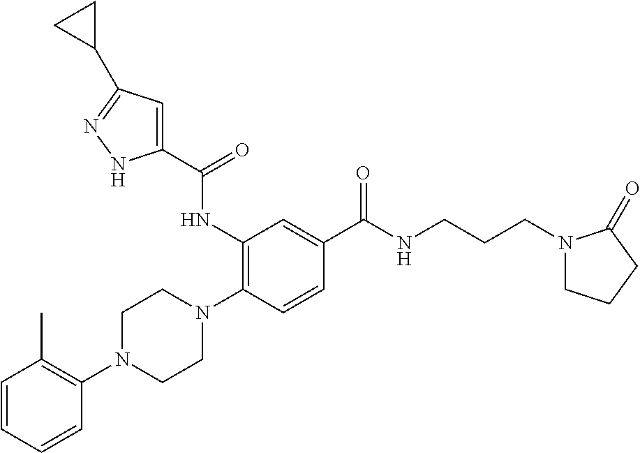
C1=CC=CC(N2CCN(C3=C(NC(C4=CC(C5CC5)=NN4)=O)C=C(C(NCCCN4CCCC4=O)=O)C=C3)CC2)=C1C
